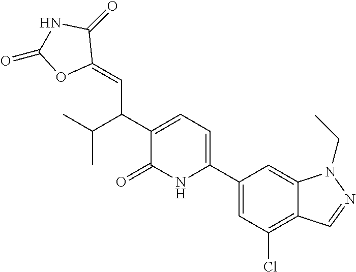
C1(C2=CC=C(C(C(C)C)C=C3OC(=O)NC3=O)C(=O)N2)=CC(Cl)=C2C(=C1)N(CC)N=C2
